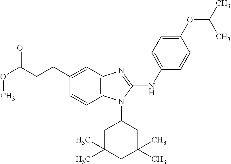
C(CCC1=CC2=C(C=C1)N(C1CC(C)(C)CC(C)(C)C1)C(NC1=CC=C(OC(C)C)C=C1)=N2)(OC)=O
